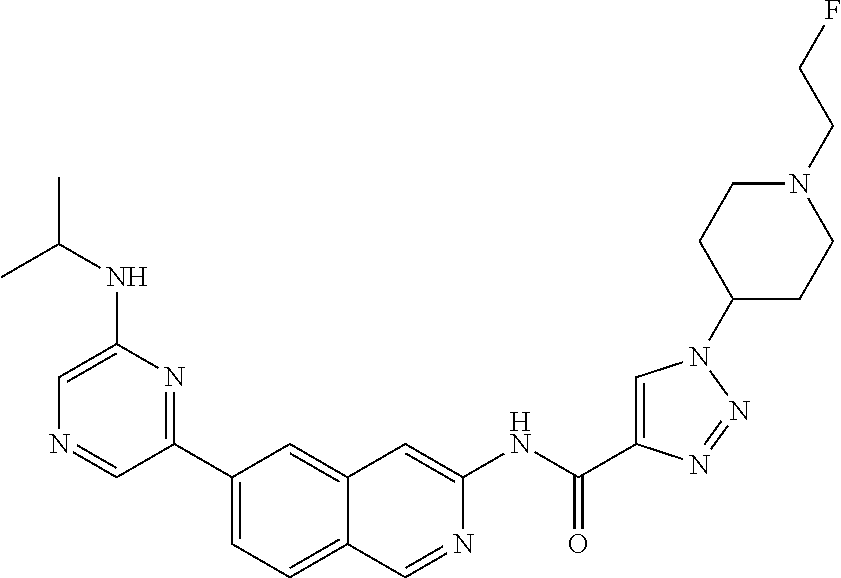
C1(C(=O)NC2=CC3=CC(C4=NC(NC(C)C)=CN=C4)=CC=C3C=N2)=CN(C2CCN(CCF)CC2)N=N1
